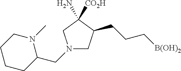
N1(CC2N(C)CCCC2)CC(CCC[B(OH)2])C(N)([CO2H])C1
